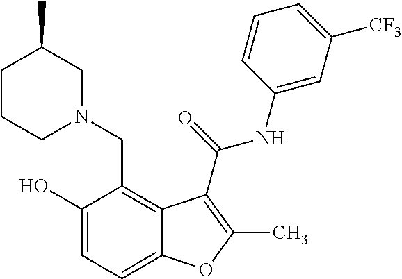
C1(O)=CC=C2C(=C1CN1CC(C)CCC1)C(C(=O)NC1=CC([CF3])=CC=C1)=C(C)O2
